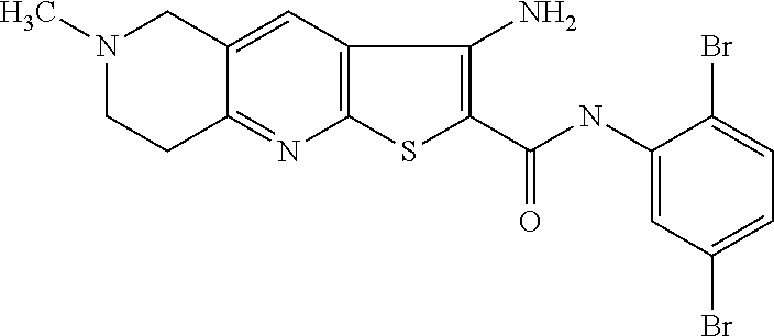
N1(C)CCC2=NC3=C(C=C2C1)C(N)=C(C(NC1=CC(Br)=CC=C1Br)=O)S3
